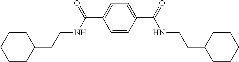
C1CCCCC1CCNC(C1=CC=C(C(NCCC2CCCCC2)=O)C=C1)=O
